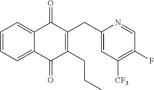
C1=CC=C2C(=C1)C(=O)C(CC1=CC([CF3])=C(F)C=N1)=C(CCC)C2=O
